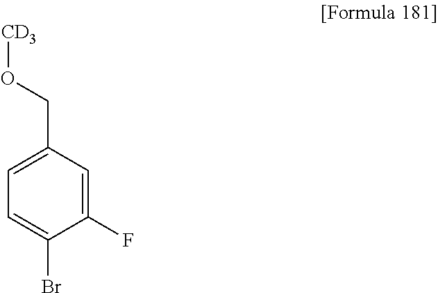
C1(F)=CC(CO[CD3])=CC=C1Br
